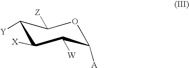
O1C([A])C([W])C([X])C([Y])C1[Z]
